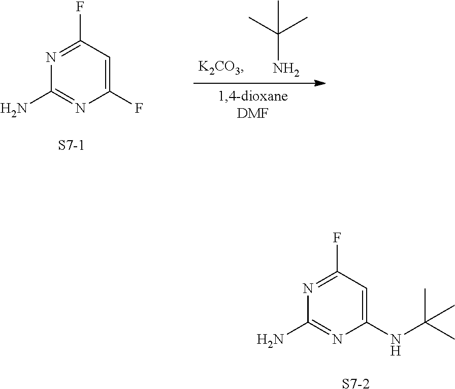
C(N)(C)(C)C.C1(F)=CC(F)=NC(N)=N1.[S7-1].C1(NC(C)(C)C)=CC(F)=NC(N)=N1.[S7-2]
